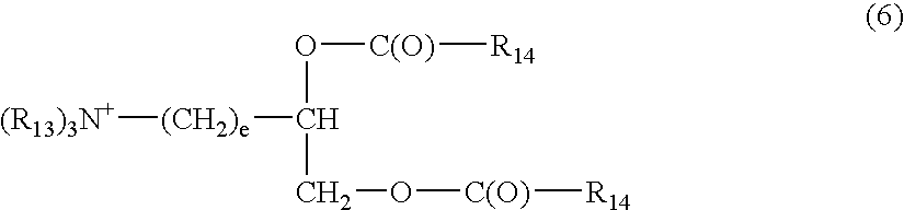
[(R13)3N+][(CH2)e]C(CO[C(O)][R14])O[C(O)][R14]
